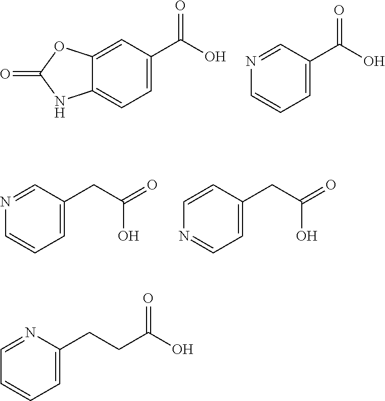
C12=CC=C(C(O)=O)C=C1OC(=O)N2.C1=CC=C(C(O)=O)C=N1.C1=CC=C(CC(=O)O)C=N1.N1=CC=C(CC(=O)O)C=C1.C1=CC=C(CCC(O)=O)N=C1
